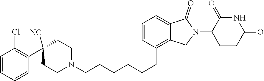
C1=CC(CCCCCCN2CCC(C3=C(Cl)C=CC=C3)([NC])CC2)=C2C(=C1)C(=O)N(C1CCC(=O)NC1=O)C2
